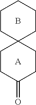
C1CC2(CCC1)CCC(=O)CC2.B.[A]
